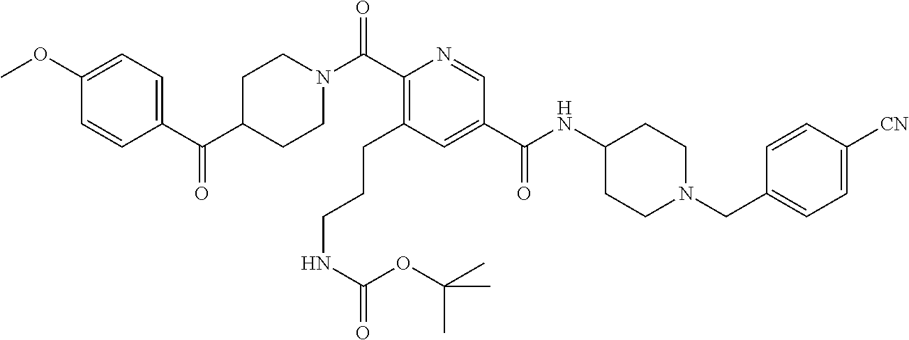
C(C1=C(CCCNC(OC(C)(C)C)=O)C=C(C(NC2CCN(CC3=CC=C([CN])C=C3)CC2)=O)C=N1)(=O)N1CCC(C(C2=CC=C(OC)C=C2)=O)CC1
